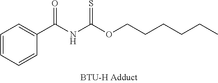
C1=CC=CC(C(NC(OCCCCCC)=S)=O)=C1
